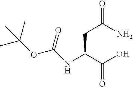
N(C(C(O)=O)CC(=O)N)C(OC(C)(C)C)=O
